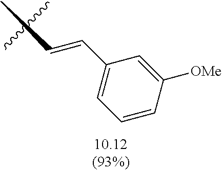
C(C1=CC=CC([OMe])=C1)=CC
